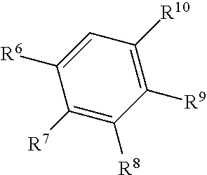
C1=C([R6])C([R7])=C([R8])C([R9])=C1[R10]
